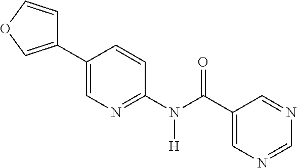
C1(C2=CN=C(N(C(C3=CN=CN=C3)=O)[H])C=C2)=COC=C1
